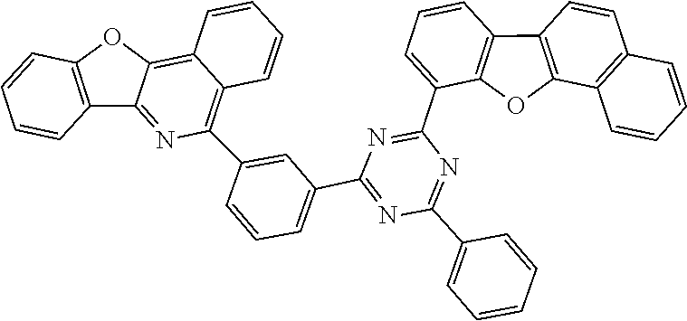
N1=C(C2=CC=CC3=C2OC2=C3C=CC3=C2C=CC=C3)N=C(C2=CC=CC=C2)N=C1C1=CC=CC(C2=C3C(=C4C(=N2)C2=C(C=CC=C2)O4)C=CC=C3)=C1
